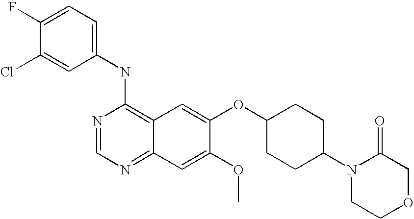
C1(NC2=C3C(=NC=N2)C=C(OC)C(OC2CCC(N4CCOCC4=O)CC2)=C3)=CC=C(F)C(Cl)=C1
